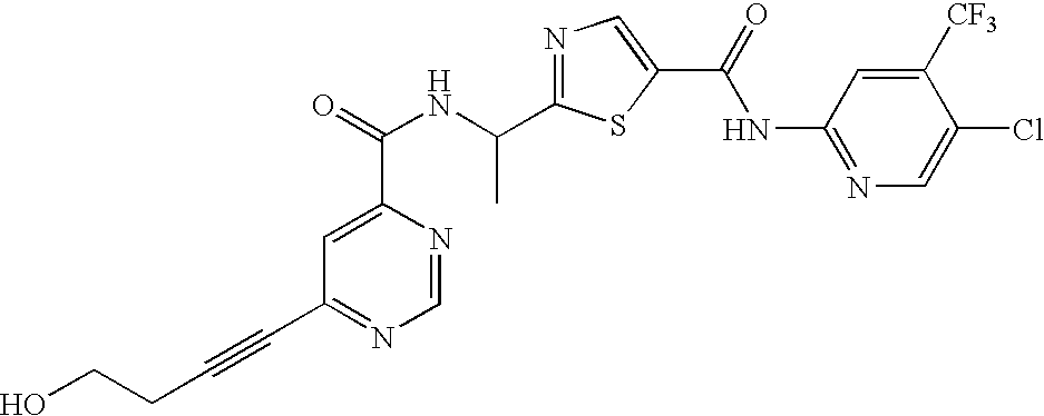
N1=C(C(NC(=O)C2=CC(C#CCCO)=NC=N2)C)SC(C(=O)NC2=NC=C(Cl)C([CF3])=C2)=C1
